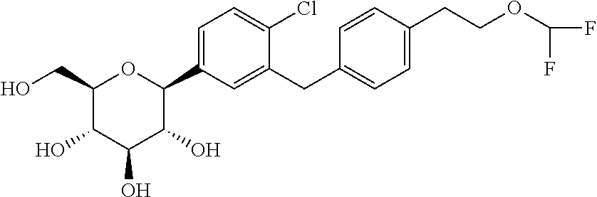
C1(CO)C(O)C(O)C(O)C(C2=CC=C(Cl)C(CC3=CC=C(CCOC(F)F)C=C3)=C2)O1
